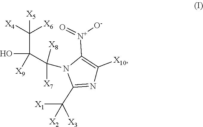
OC(C([X4])([X6])[X5])([X9])C(N1C(C([X3])([X1])[X2])=NC([X10])=C1[N+]([O-])=O)([X8])[X7]
